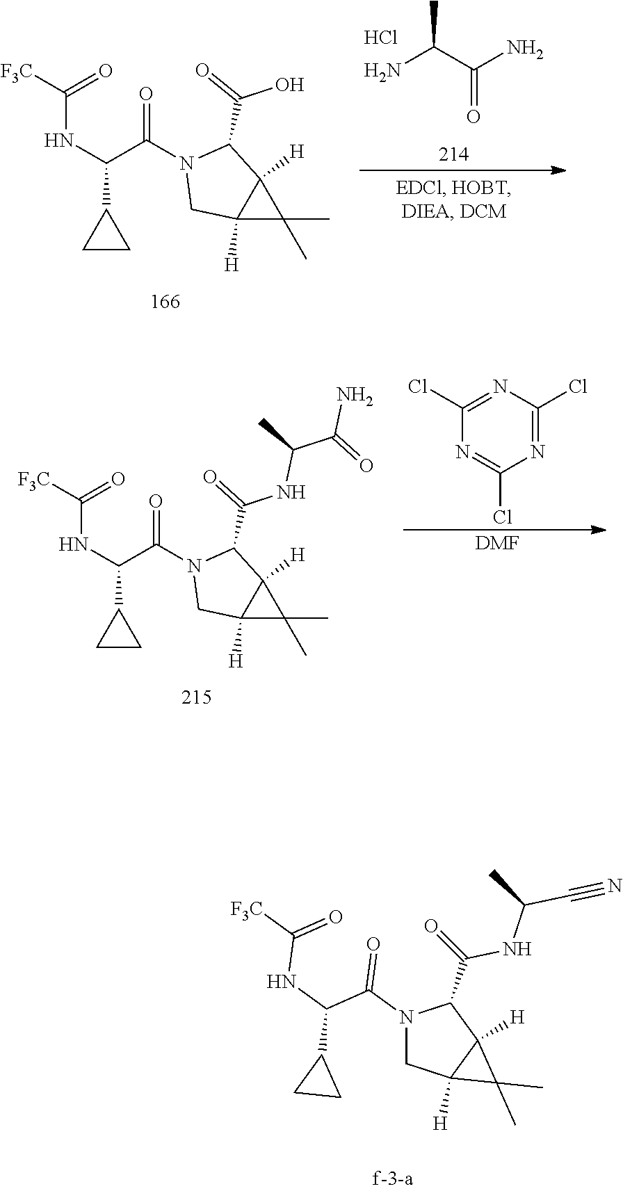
C(C(C)NC(C1N(C(C(NC(=O)[F3C])C2CC2)=O)CC2([H])C(C)(C)C21[H])=O)(N)=O.C1(Cl)=NC(Cl)=NC(Cl)=N1.[DMF].C(C#N)(C)NC(=O)C1N(C(C(NC(=O)[F3C])C2CC2)=O)CC2([H])C(C)(C)C12[H].C12([H])C(C)(C)C1([H])C(C(=O)O)N(C(C(NC(=O)[F3C])C1CC1)=O)C2.C(C(=O)N)(N)C.Cl
